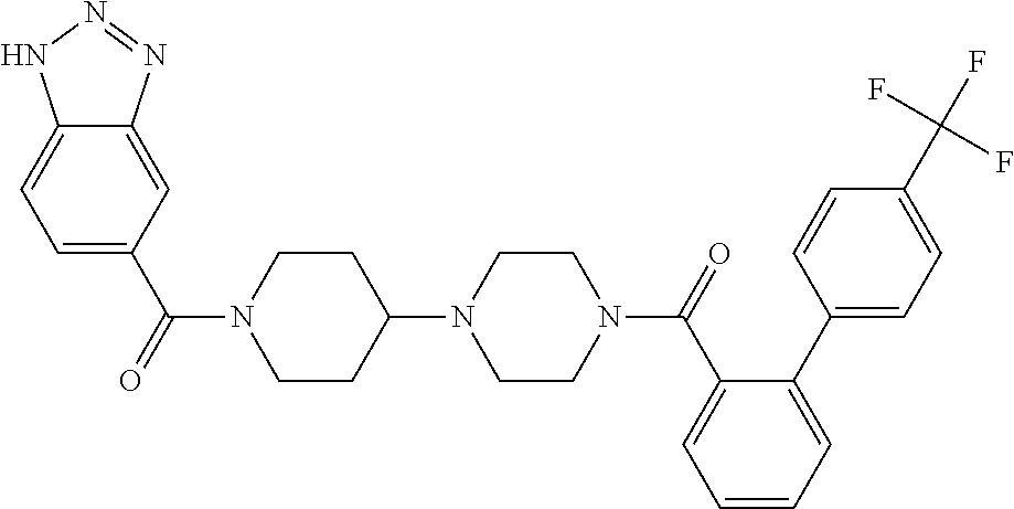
C12=CC=C(C(=O)N3CCC(N4CCN(C(=O)C5=CC=CC=C5C5=CC=C(C(F)(F)F)C=C5)CC4)CC3)C=C1N=NN2
